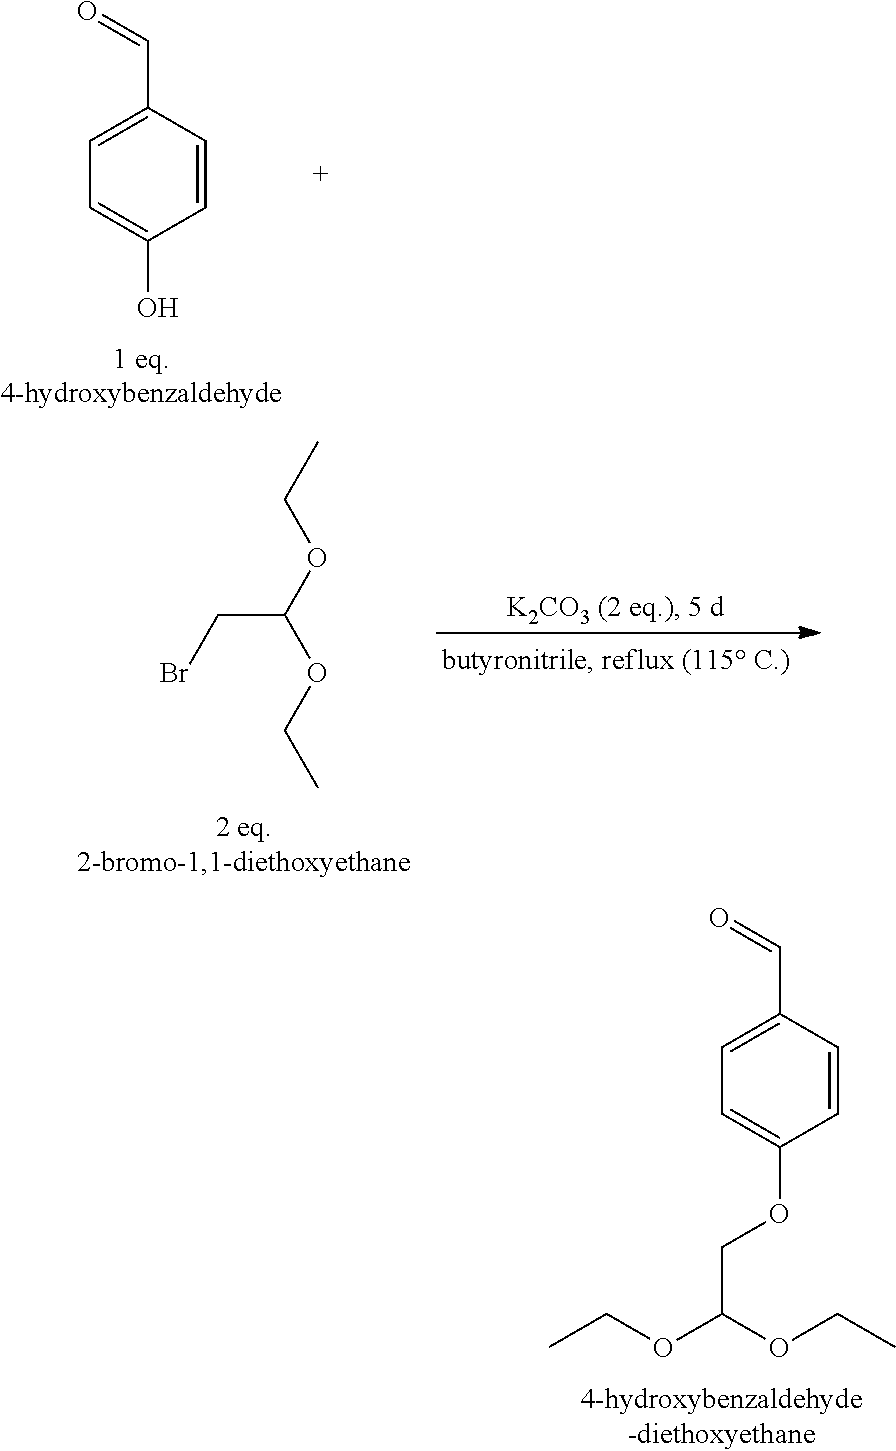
C1=C(C=O)C=CC(OCC(OCC)OCC)=C1.C1=C(C=O)C=CC(O)=C1.C(C(OCC)OCC)Br
